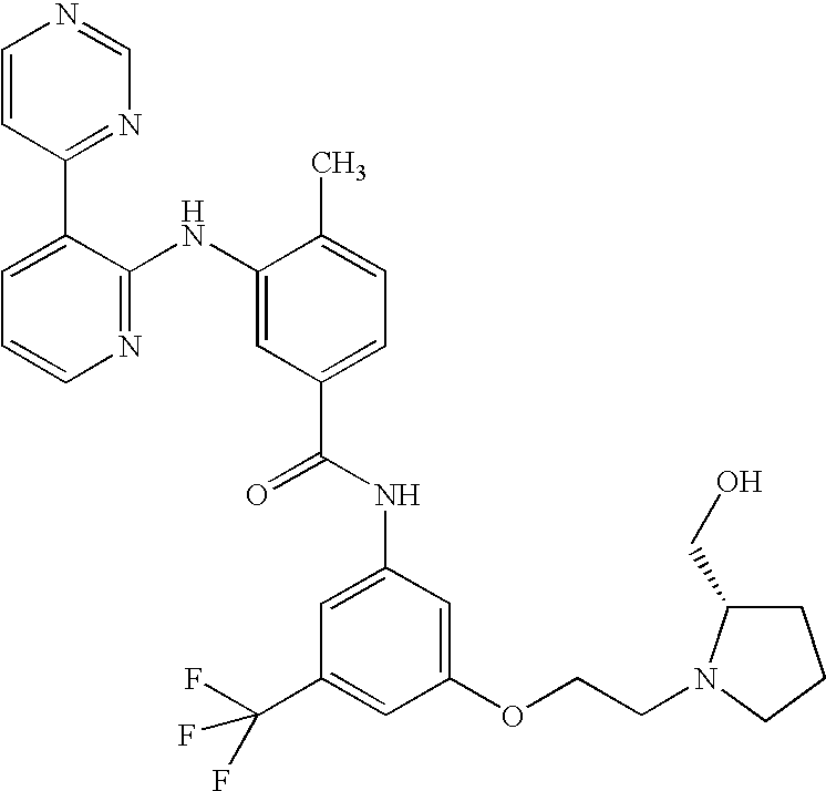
N1=C(NC2=CC(C(NC3=CC(C(F)(F)F)=CC(OCCN4C(CO)CCC4)=C3)=O)=CC=C2C)C(C2=NC=NC=C2)=CC=C1
